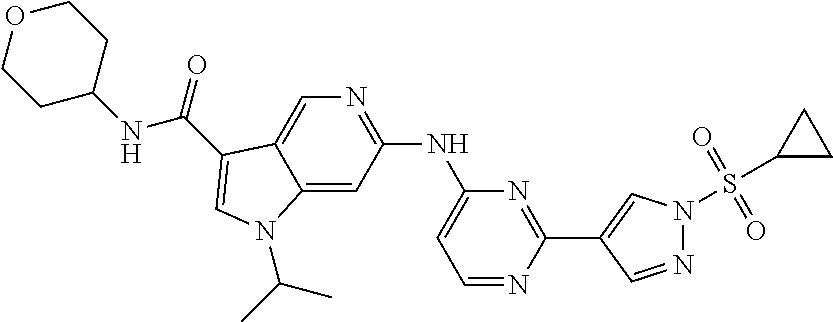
C12=CC(NC3=CC=NC(C4=CN(S(C5CC5)(=O)=O)N=C4)=N3)=NC=C1C(C(=O)NC1CCOCC1)=CN2C(C)C
